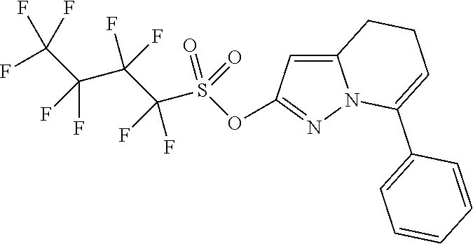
C12=CC(OS(C(F)(F)C(C(F)(F)C(F)(F)F)(F)F)(=O)=O)=NN1C(C1=CC=CC=C1)=CCC2
